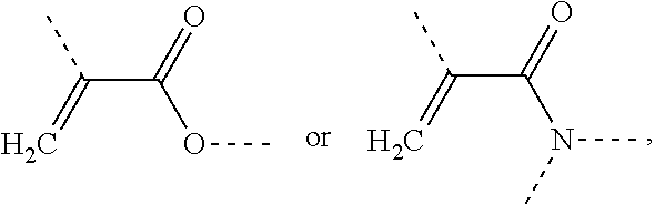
C(C(=O)N(C)C)(=C)C.C(C(=O)OC)(=C)C
